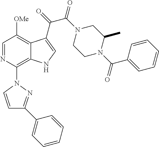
C1=NC(N2C=CC(C3=CC=CC=C3)=N2)=C2C(=C1[OMe])C(C(=O)C(N1CCN(C(C3=CC=CC=C3)=O)C(C)C1)=O)=CN2
